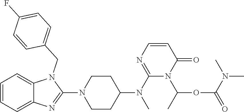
C1=CC=C2C(=C1)N(CC1=CC=C(F)C=C1)C(N1CCC(N(C)C3=NC=CC(=O)N3C(OC(=O)N(C)C)C)CC1)=N2
